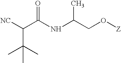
[NC]C(C(NC(CO[Z])C)=O)C(C)(C)C
